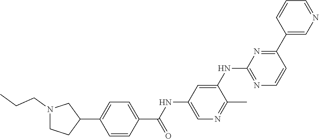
C1=CC(C(NC2=CN=C(C)C(NC3=NC=CC(C4=CN=CC=C4)=N3)=C2)=O)=CC=C1C1CCN(CCC)C1
